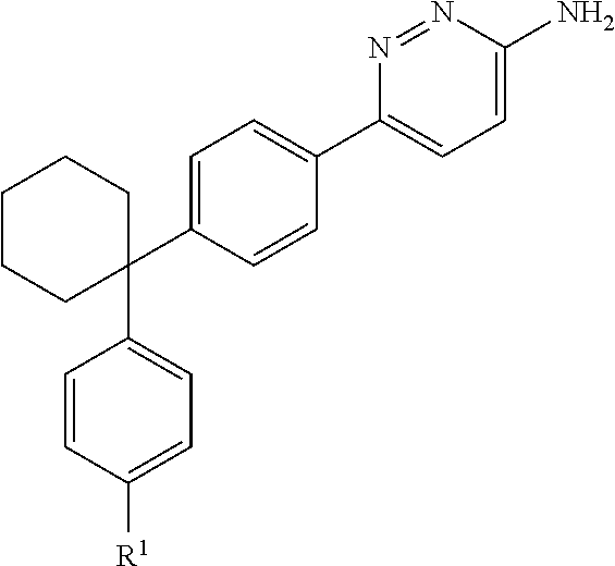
C1(C2=CC=C(C3=CC=C(N)N=N3)C=C2)(C2=CC=C([R1])C=C2)CCCCC1
